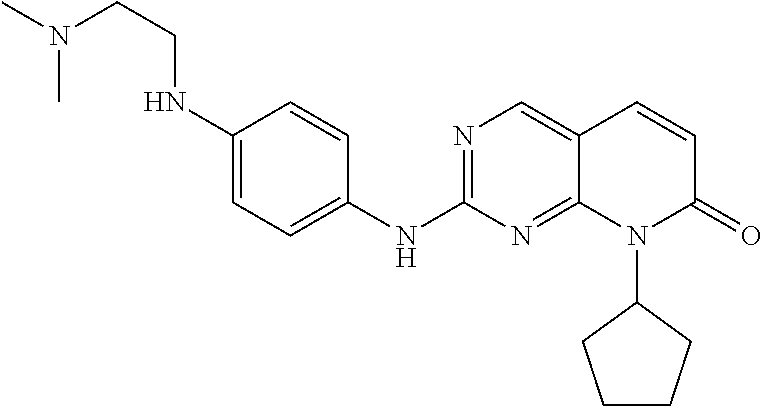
N(CCN(C)C)C1=CC=C(NC2=NC=C3C(=N2)N(C2CCCC2)C(=O)C=C3)C=C1
